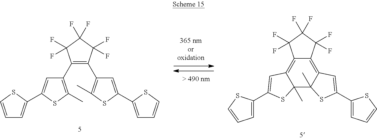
C1(C2=C(C3=C(C)SC(C4=CC=CS4)=C3)C(F)(F)C(F)(F)C2(F)F)=C(C)SC(C2=CC=CS2)=C1.C12=C3C(C)(C4(C)C(=C1C(F)(F)C(F)(F)C2(F)F)C=C(C1=CC=CS1)S4)SC(C1=CC=CS1)=C3
